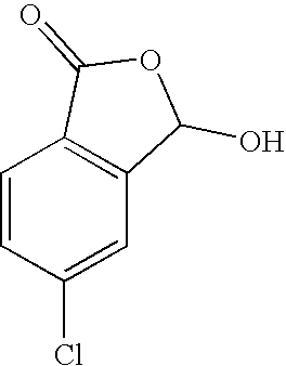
C1=CC(Cl)=CC2=C1C(=O)OC2O
